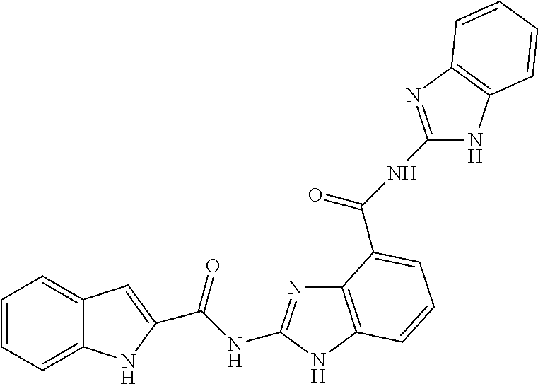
C1=CC=C2C(=C1)C=C(C(NC1=NC3=C(N1)C=CC=C3C(NC1=NC3=C(N1)C=CC=C3)=O)=O)N2
